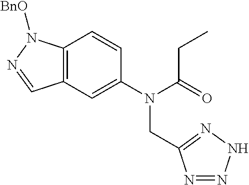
C12=C(C=C(N(CC3=NNN=N3)C(=O)CC)C=C1)C=NN2[BnO]
